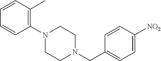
N1(CC2=CC=C([NO2])C=C2)CCN(C2=C(C)C=CC=C2)CC1
